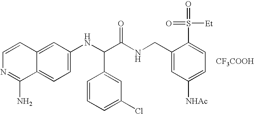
C1=C(NC(C(NCC2=CC([NHAc])=CC=C2S([Et])(=O)=O)=O)C2=CC(Cl)=CC=C2)C=C2C(=C1)C(N)=NC=C2.[CF3COOH]
